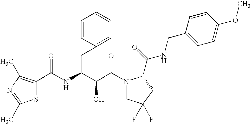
C(C(N1CC(F)(F)CC1C(NCC1=CC=C(OC)C=C1)=O)=O)(O)C(CC1=CC=CC=C1)NC(=O)C1=C(C)N=C(C)S1
